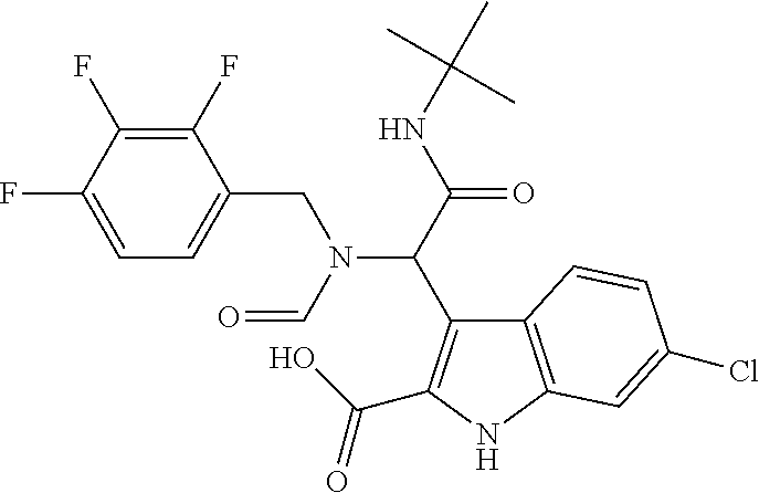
C1=C(CN(C(C(=O)NC(C)(C)C)C2=C(C(O)=O)NC3=C2C=CC(Cl)=C3)C=O)C(F)=C(F)C(F)=C1
